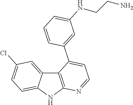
C12=C(NC3=CC=C(Cl)C=C13)N=CC=C2C1=CC(NCCN)=CC=C1
